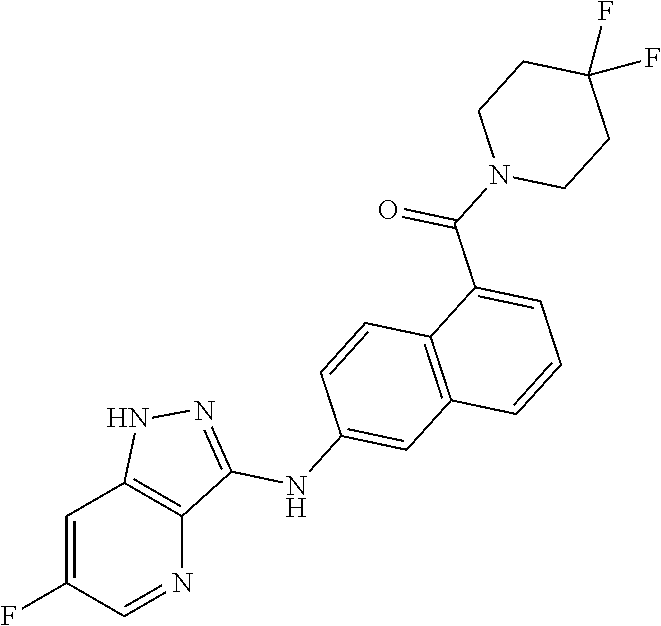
C1=C(F)C=NC2=C1NN=C2NC1=CC2=C(C=C1)C(C(N1CCC(F)(F)CC1)=O)=CC=C2
